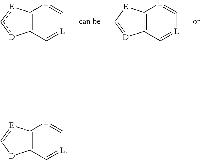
C12=C(C=[L]C=[L]1)[D]c[E]2.C12=C(C=[L]C=[L]1)[D]=C[E]2.C12=C(C=[L]C=[L]1)[D]C=[E]2
